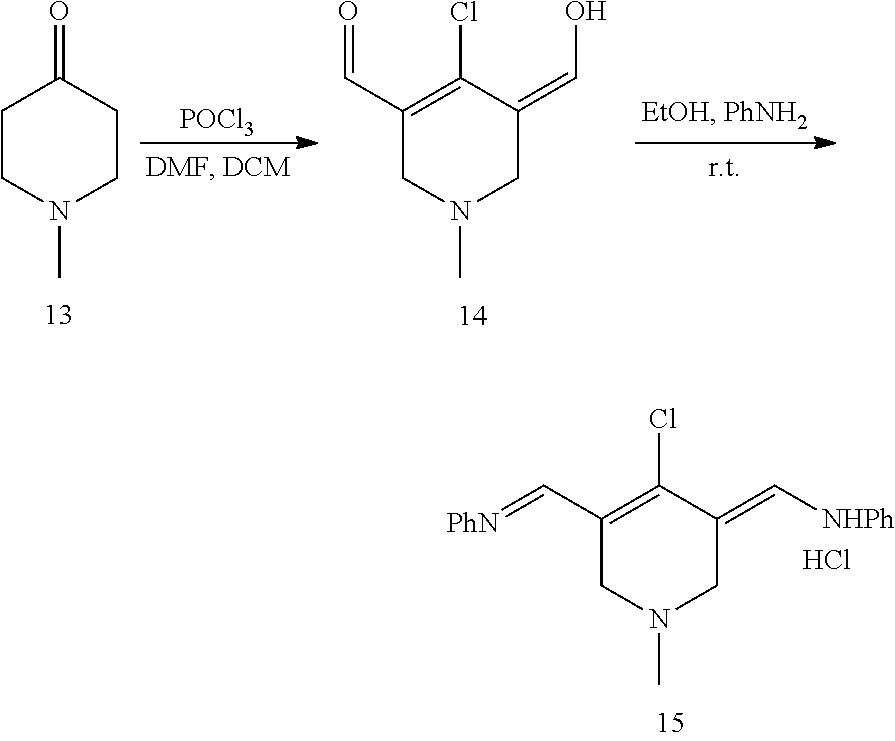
C1CN(C)CCC1=O.C1(C=O)=C(Cl)C(=CO)CN(C)C1.[POCl3].C1(C=[PhN])=C(Cl)C(=C[NHPh])CN(C)C1.Cl
